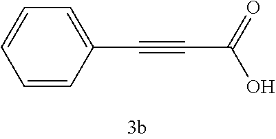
C1=CC(C#CC(O)=O)=CC=C1
